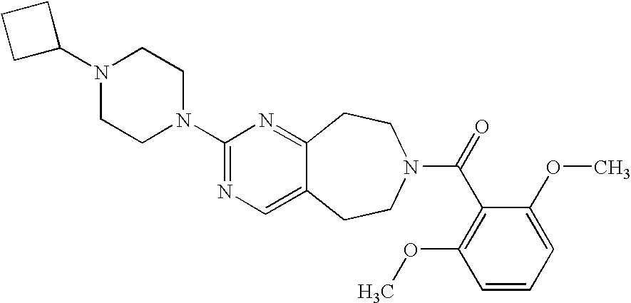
C1C(N2CCN(C3=NC=C4C(=N3)CCN(C(=O)C3=C(OC)C=CC=C3OC)CC4)CC2)CC1
